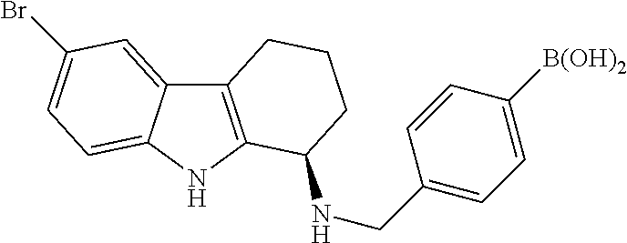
C12=C(NC3=CC=C(Br)C=C13)C(NCC1=CC=C([B(OH)2])C=C1)CCC2
